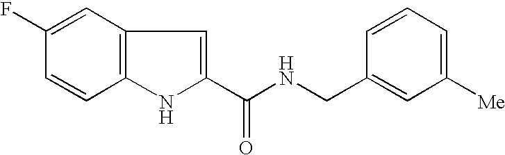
C1(C(NCC2=CC([Me])=CC=C2)=O)=CC2=C(N1)C=CC(F)=C2
